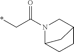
*CC(N1C2CCC(C1)C2)=O
